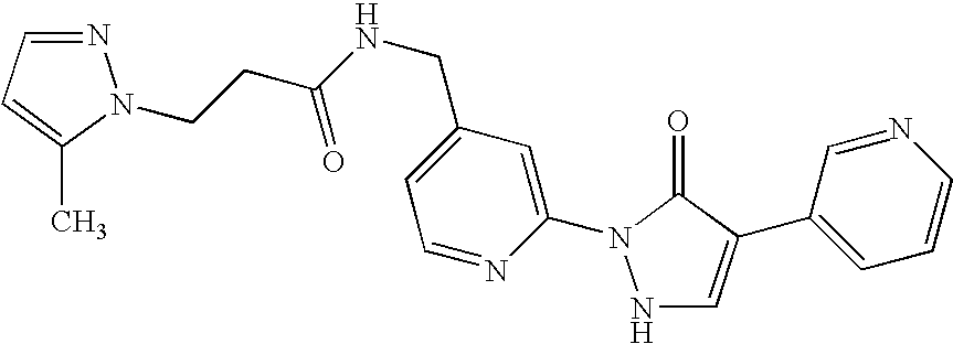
N1C=C(C2=CC=CN=C2)C(=O)N1C1=CC(CNC(CCN2N=CC=C2C)=O)=CC=N1
